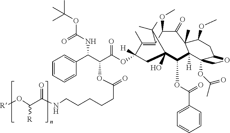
C1=CC=CC(C(C(C(OC2([H])C(C)=C3C(OC)C(=O)C4(C)C([H])(C(OC(C5=CC=CC=C5)=O)C(O)(C2)C3(C)C)C2(OC(C)=O)C(CC4OC)OC2)=O)OC(=O)CCCCCNC(C(O[R])[R])=O)NC(OC(C)(C)C)=O)=C1
